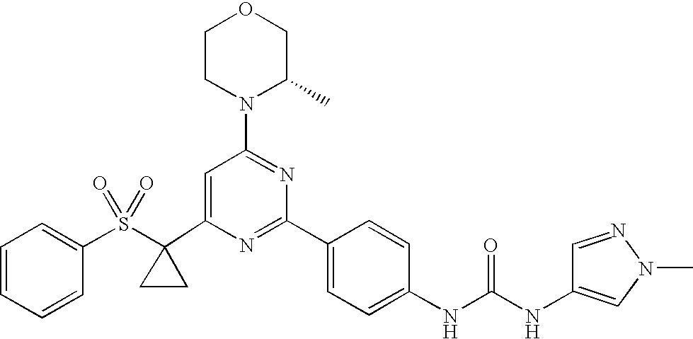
C1(C2(S(C3=CC=CC=C3)(=O)=O)CC2)=CC(N2C(C)COCC2)=NC(C2=CC=C(NC(=O)NC3=CN(C)N=C3)C=C2)=N1
